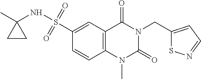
C1(S(NC2(C)CC2)(=O)=O)=CC2=C(C=C1)N(C)C(=O)N(CC1=CC=NS1)C2=O
